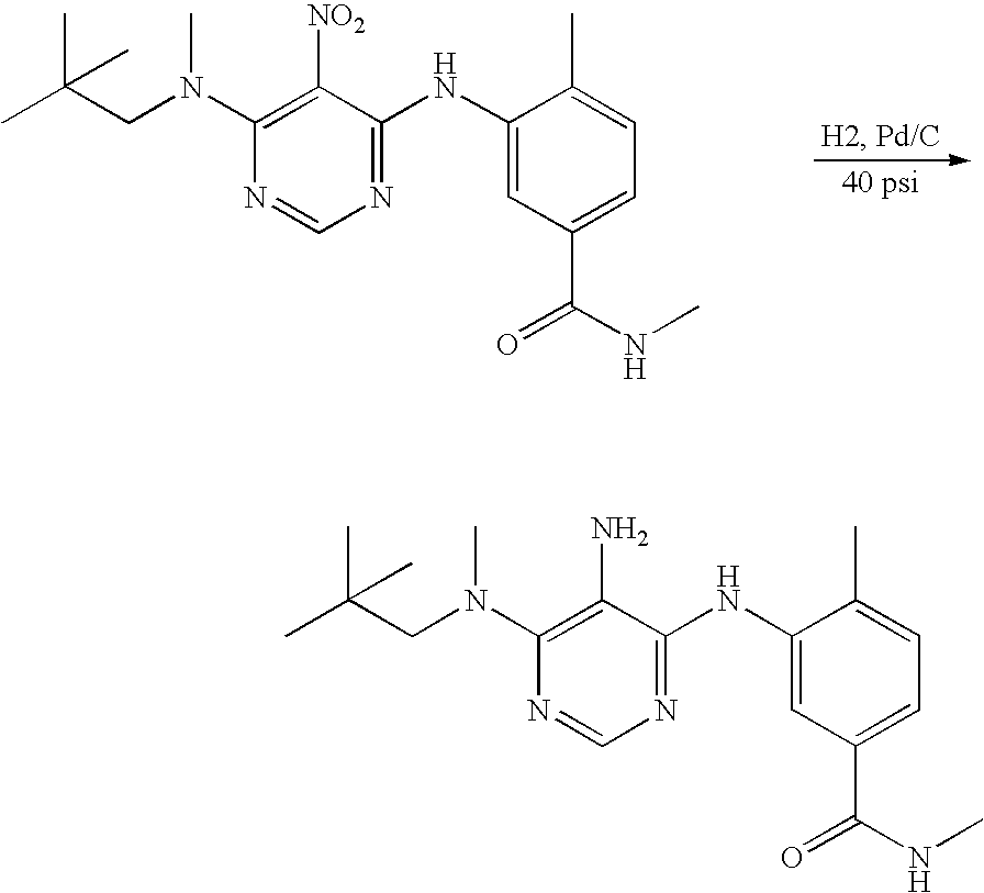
C1(N(CC(C)(C)C)C)=C([NO2])C(NC2=CC(C(NC)=O)=CC=C2C)=NC=N1.C1(N(CC(C)(C)C)C)=C(N)C(NC2=CC(C(NC)=O)=CC=C2C)=NC=N1
